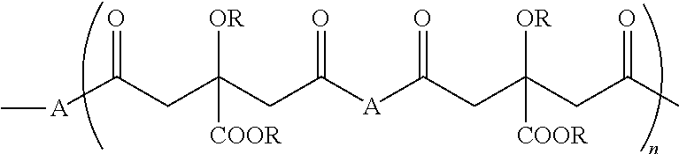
C[A]C(CC(CC([A]C(CC(CC(C)=O)([OR])[COOR])=O)=O)([OR])[COOR])=O
